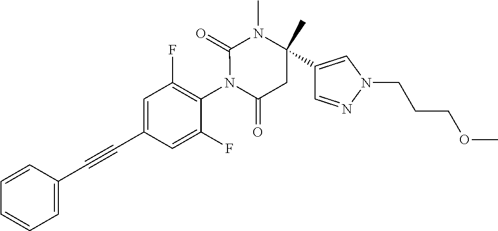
C1=CC(C#CC2=CC(F)=C(N3C(=O)CC(C4=CN(CCCOC)N=C4)(C)N(C)C3=O)C(F)=C2)=CC=C1
